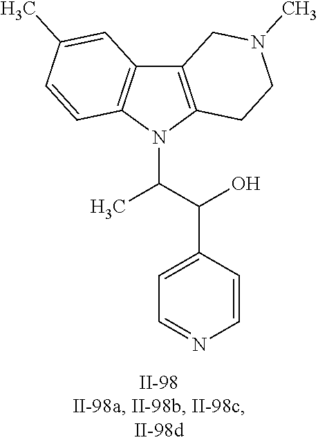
C12=C(N(C(C(O)C3=CC=NC=C3)C)C3=C1C=C(C)C=C3)CCN(C)C2
